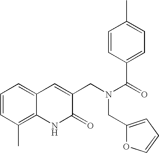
C1=CC(C)=C2C(=C1)C=C(CN(C(=O)C1=CC=C(C)C=C1)CC1=CC=CO1)C(=O)N2
